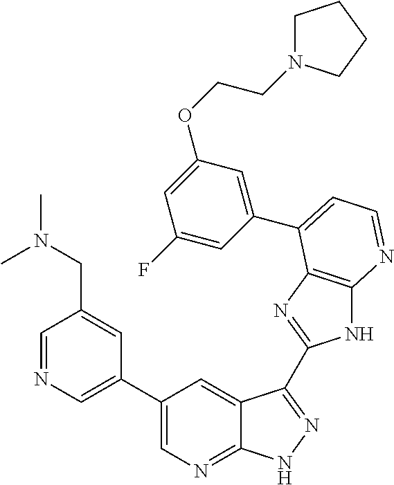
C1(C2=CN=CC(CN(C)C)=C2)=CN=C2C(=C1)C(C1=NC3=C(N1)N=CC=C3C1=CC(OCCN3CCCC3)=CC(F)=C1)=NN2
